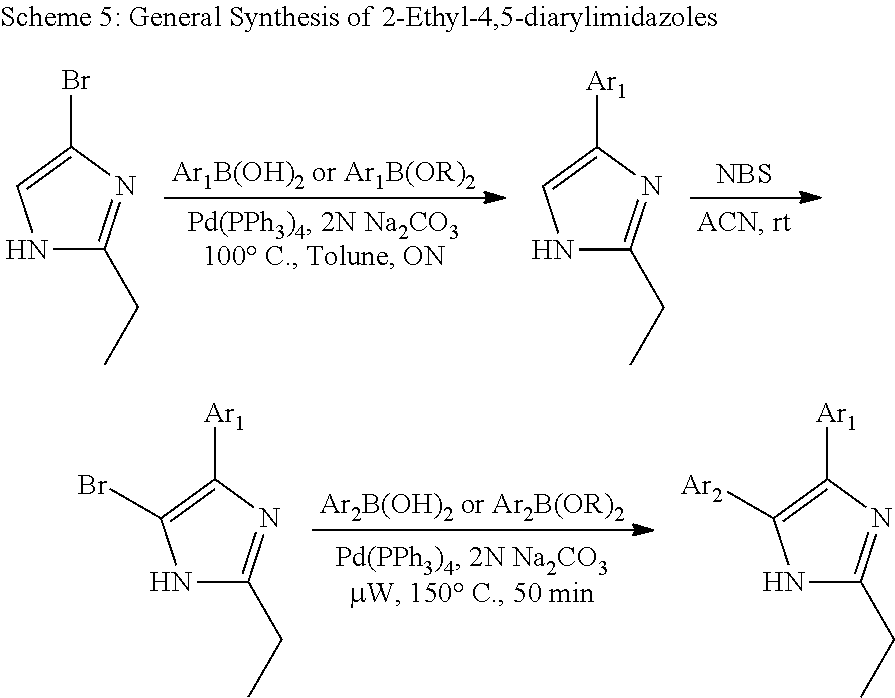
[NBS].N1C(CC)=NC(Br)=C1.N1C(CC)=NC([Ar1])=C1.N1C(CC)=NC([Ar1])=C1Br.N1C(CC)=NC([Ar1])=C1[Ar2]
